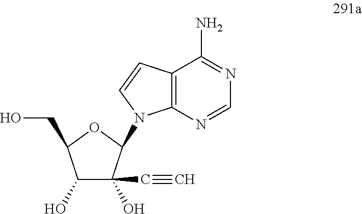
C1(O)C(C#C)(O)C(N2C3=C(C(N)=NC=N3)C=C2)OC1CO
